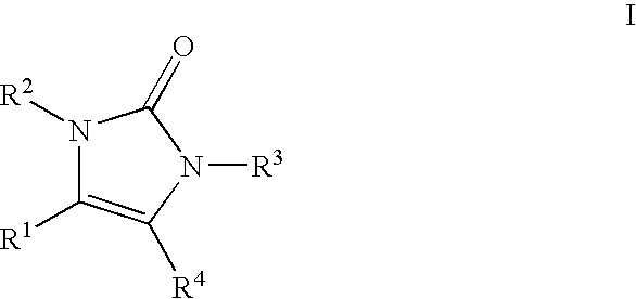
N1([R2])C([R1])=C([R4])N([R3])C1=O
